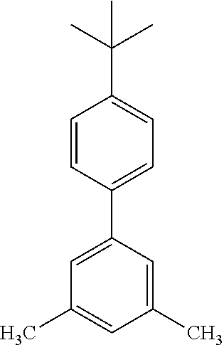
C1(C)=CC(C)=CC(C2=CC=C(C(C)(C)C)C=C2)=C1
